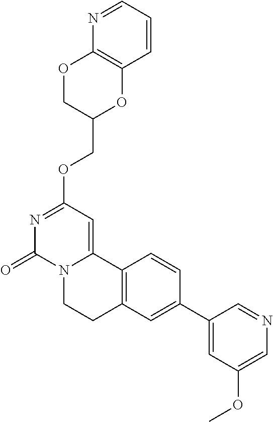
N1=CC=CC2=C1OCC(COC1=NC(=O)N3C(=C1)C1=C(CC3)C=C(C3=CC(OC)=CN=C3)C=C1)O2
